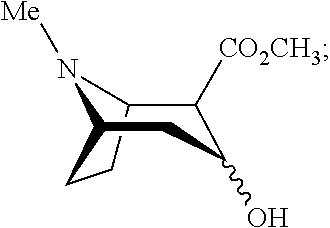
C1([CO2CH3])C(O)CC2CCC1N2[Me]
